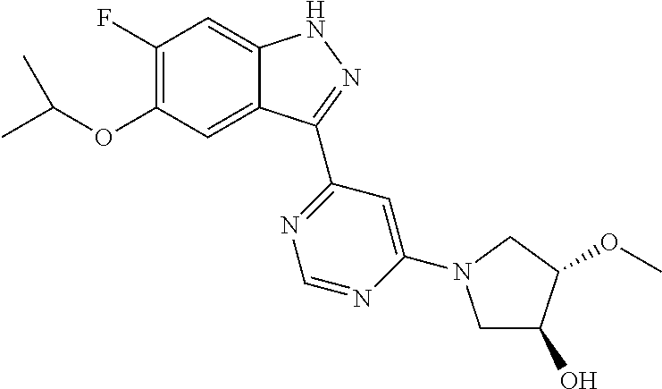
C1(F)=C(OC(C)C)C=C2C(=C1)NN=C2C1=NC=NC(N2CC(O)C(OC)C2)=C1
